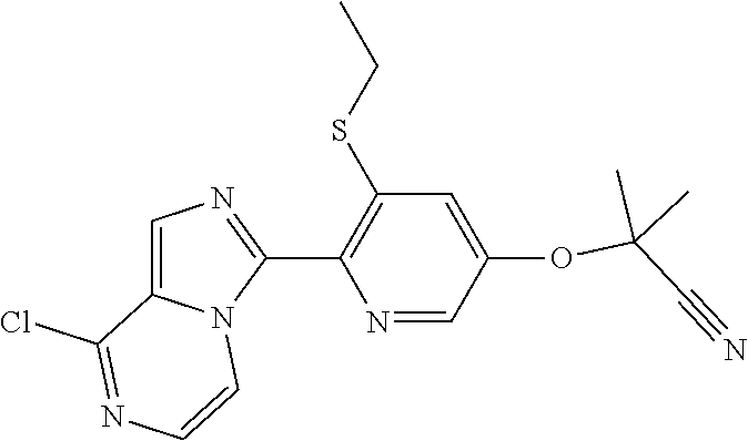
C1(C2=NC=C3N2C=CN=C3Cl)=C(SCC)C=C(OC(C)(C)C#N)C=N1
